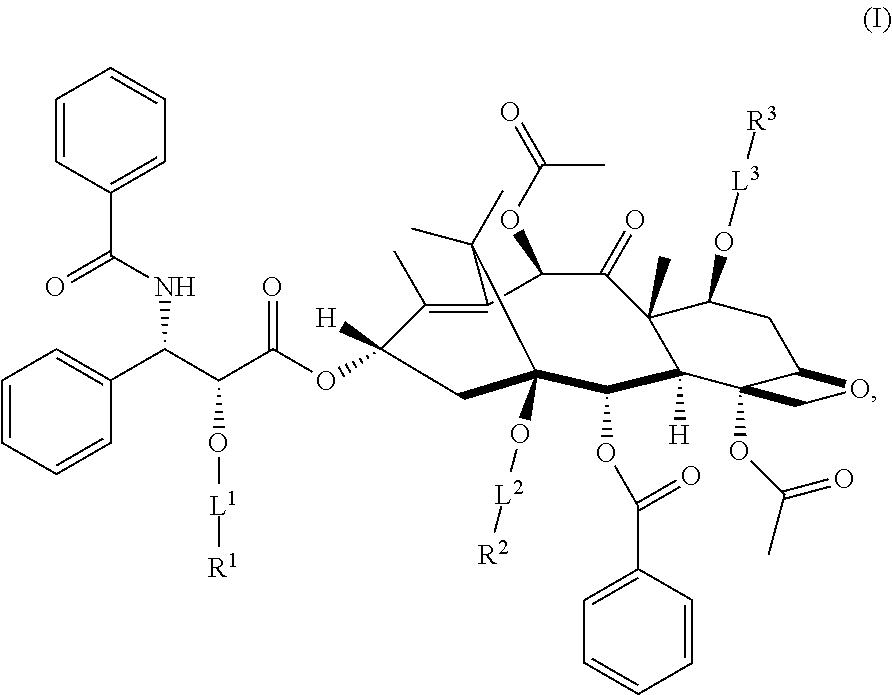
C(C(C1=CC=CC=C1)NC(C1=CC=CC=C1)=O)(C(=O)OC1([H])C(C)=C2C(OC(=O)C)C(=O)C3(C)C(O[L3][R3])CC4C(OC(C)=O)(C3([H])C(OC(C3=CC=CC=C3)=O)C(O[L2][R2])(C1)C2(C)C)CO4)O[L1][R1]
